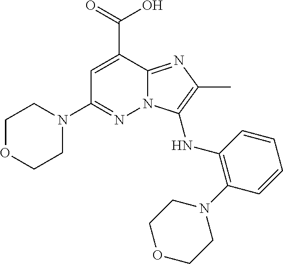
C(C1=CC(N2CCOCC2)=NN2C1=NC(C)=C2NC1=C(N2CCOCC2)C=CC=C1)(O)=O
